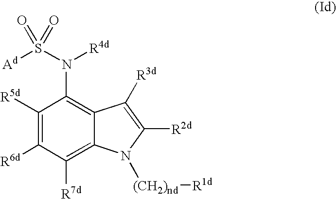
C1([R5d])=C([R6d])C([R7d])=C2C(=C1N(S([Ad])(=O)=O)[R4d])C([R3d])=C([R2d])N2[(CH2)nd][R1d]
